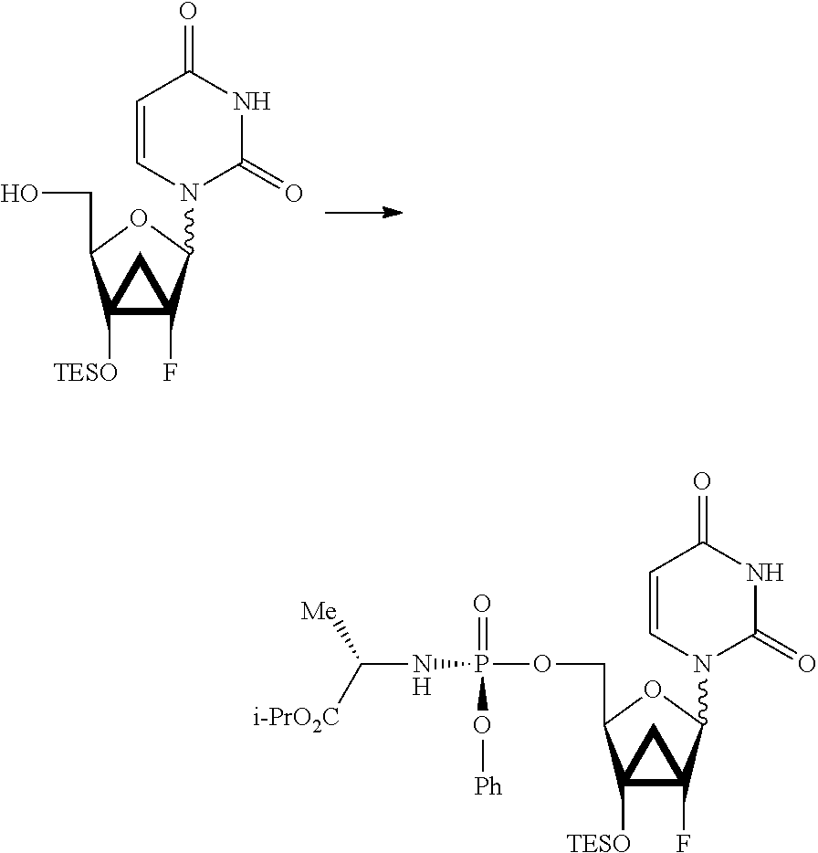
C12([TESO])C(F)(C(N3C(=O)NC(=O)C=C3)OC1COP(NC([Me])[i-PrO2C])(=O)O[Ph])C2.C12([TESO])C(F)(C(N3C(=O)NC(=O)C=C3)OC1CO)C2
